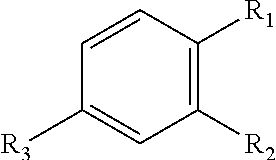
C1=CC([R1])=C([R2])C=C1[R3]
